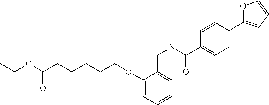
CCOC(CCCCCOC1=CC=CC=C1CN(C(C1=CC=C(C2=CC=CO2)C=C1)=O)C)=O
